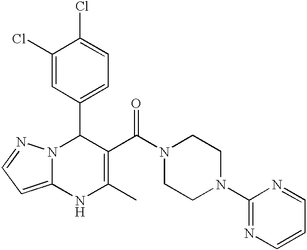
C1(Cl)=CC(C2N3C(=CC=N3)NC(C)=C2C(N2CCN(C3=NC=CC=N3)CC2)=O)=CC=C1Cl
